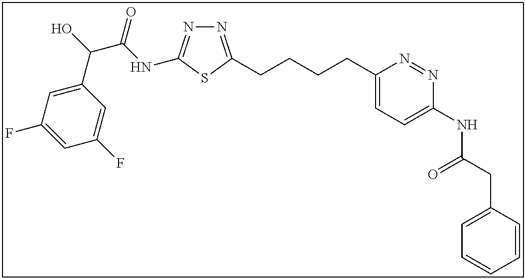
N1=C(CCCCC2=CC=C(NC(CC3=CC=CC=C3)=O)N=N2)SC(NC(C(O)C2=CC(F)=CC(F)=C2)=O)=N1
